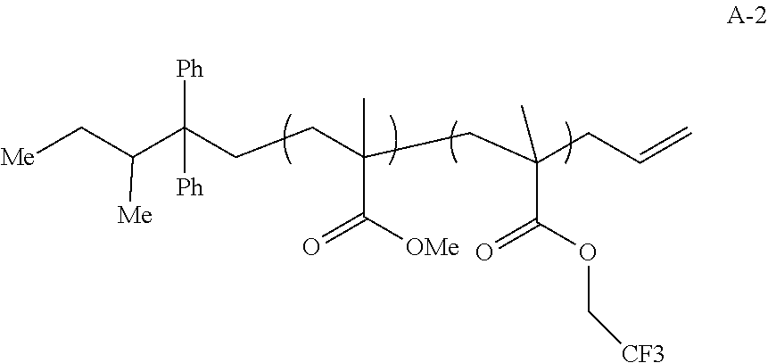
[Me]CC(C(CCC(CC(CC=C)(C)C(OC[CF3])=O)(C)C([OMe])=O)([Ph])[Ph])[Me]
